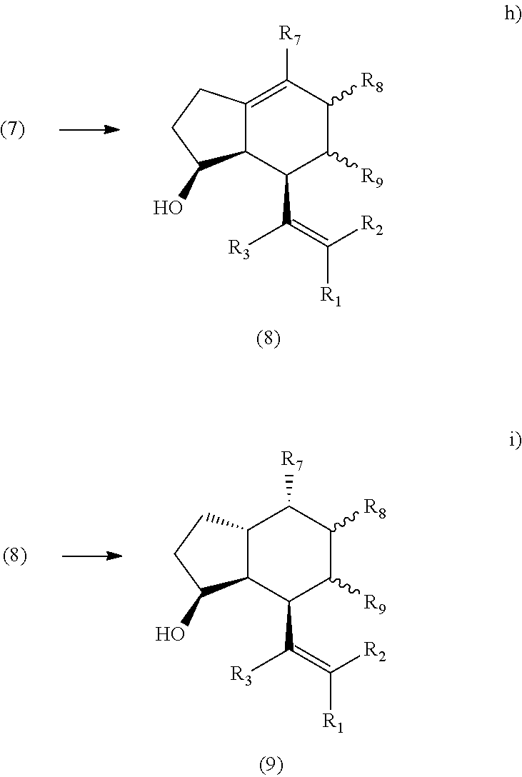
C12=C([R7])C([R8])C([R9])C(C(=C([R2])[R1])[R3])C1C(O)CC2.C12C(C(C(=C([R2])[R1])[R3])C([R9])C([R8])C1[R7])C(O)CC2
